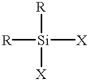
[R][Si]([X])([R])[X]
